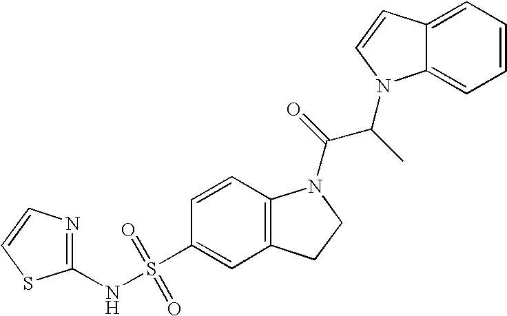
C1(NS(C2=CC3=C(C=C2)N(C(=O)C(C)N2C4=CC=CC=C4C=C2)CC3)(=O)=O)=NC=CS1
